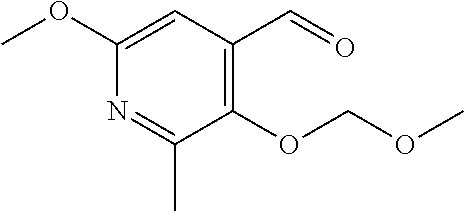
C1(OC)=CC(C=O)=C(OCOC)C(C)=N1
